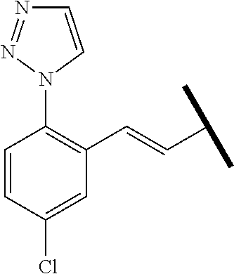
C1=CC(Cl)=CC(C=CC(C)C)=C1N1C=CN=N1
